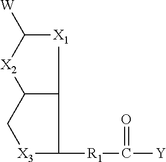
[X1]1C([W])[X2]C2C[X3]C([R1]C([Y])=O)C12
